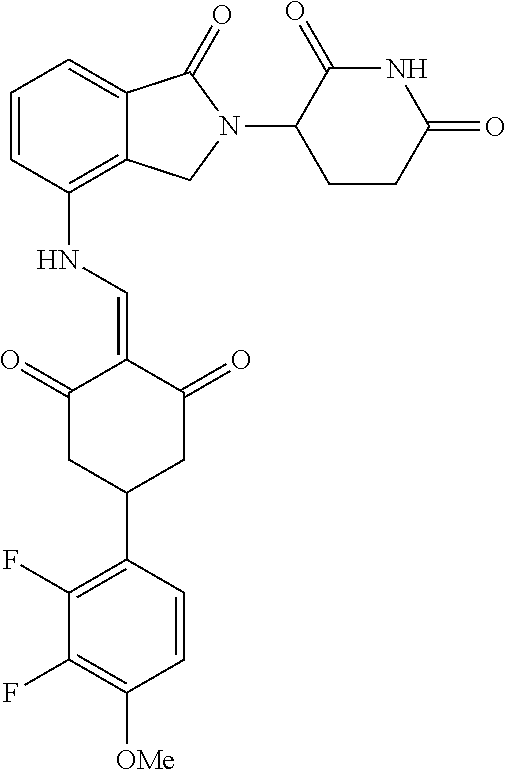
C1=CC(NC=C2C(=O)CC(C3=C(F)C(F)=C([OMe])C=C3)CC2=O)=C2C(=C1)C(=O)N(C1CCC(=O)NC1=O)C2
